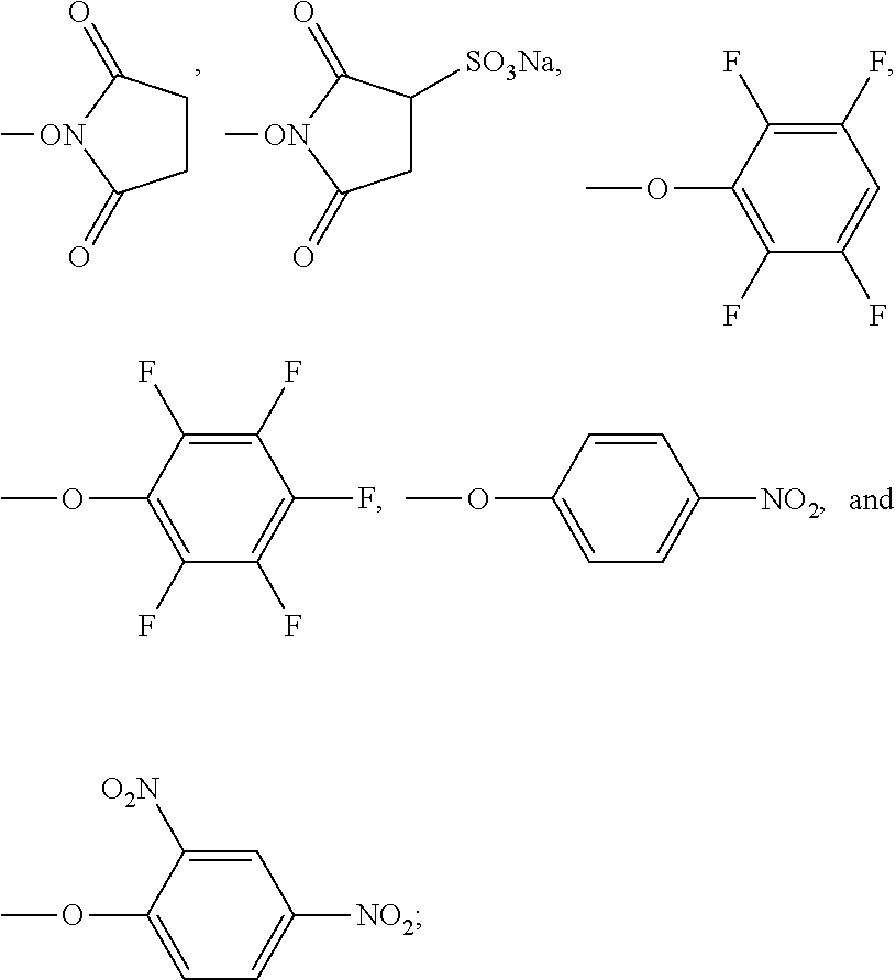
C1CC(=O)[ON](C)C1=O.C1C([SO3Na])C(=O)[ON](C)C1=O.C1(OC)=C(F)C(F)=CC(F)=C1F.C1(OC)=C(F)C(F)=C(F)C(F)=C1F.C1(OC)=CC=C([NO2])C=C1.C1(OC)=CC=C([NO2])C=C1[O2N]
